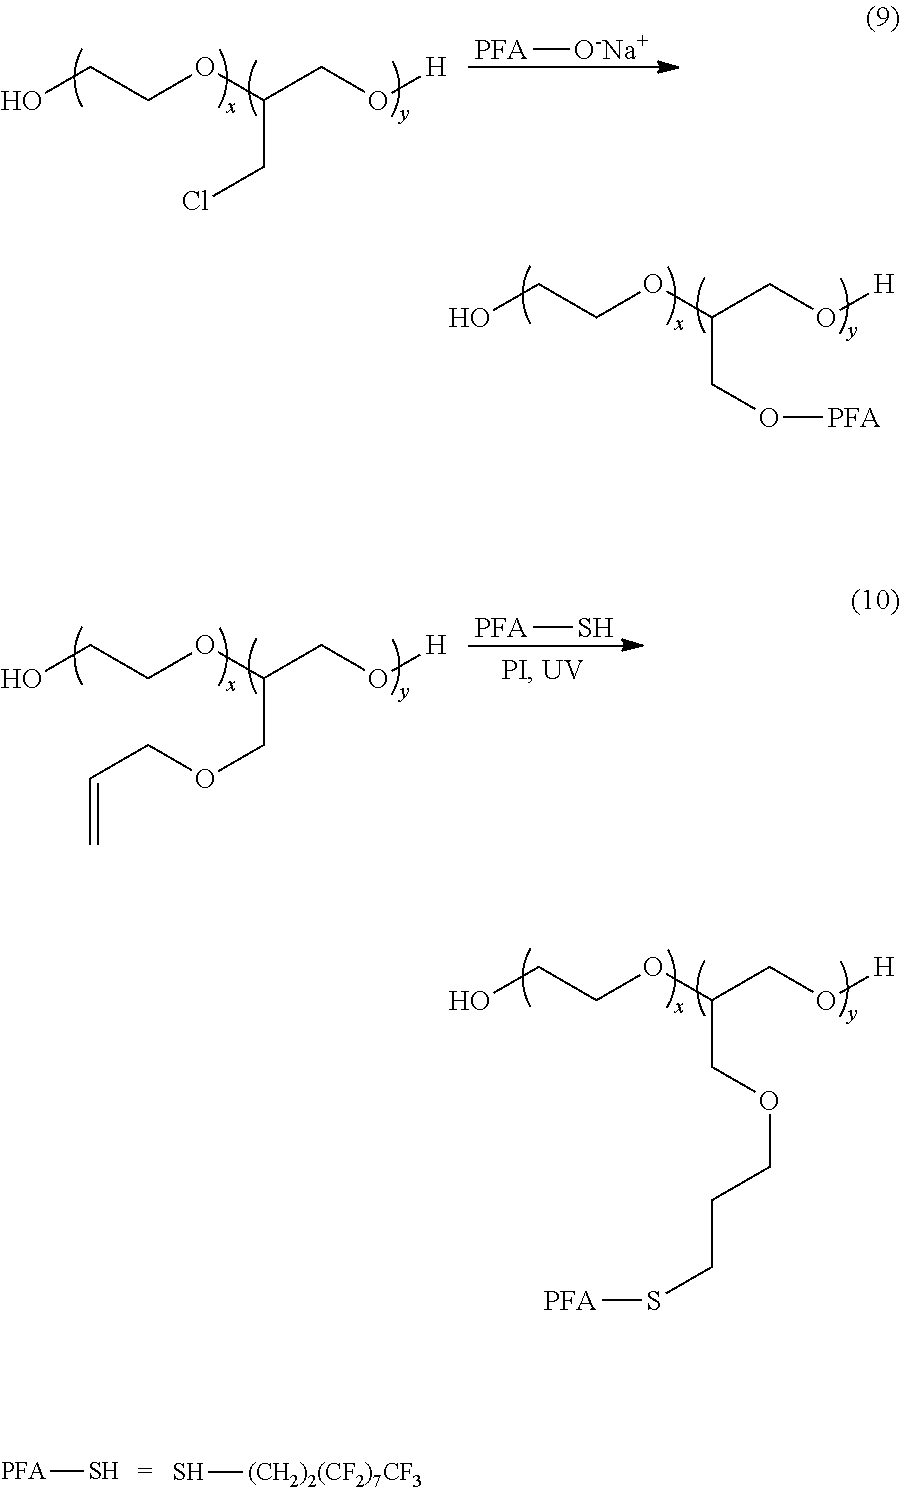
OCCOC(CCl)CO[H].[PFA][O-Na+].OCCOC(CO[PFA])CO[H].OCCOC(COCCCS[PFA])CO[H].OCCOC(COCC=C)CO[H].[PFA]S.[PFA]S.S[(CH2)2(CF2)7CF3]
